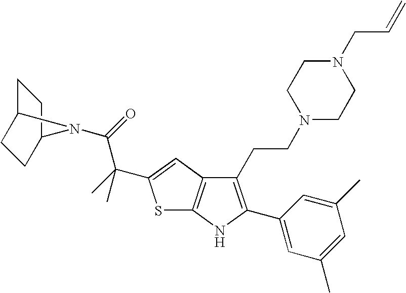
C1C2CCC(C1)N2C(=O)C(C)(C)C1=CC2=C(NC(C3=CC(C)=CC(C)=C3)=C2CCN2CCN(CC=C)CC2)S1
